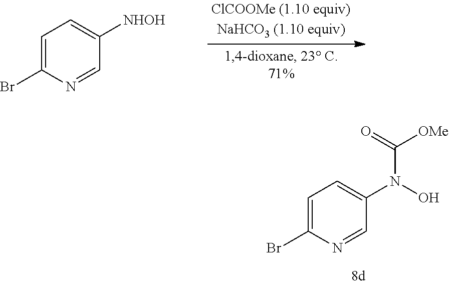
C1=C(Br)N=CC([NHOH])=C1.C1=C(Br)N=CC(N(O)C([OMe])=O)=C1
